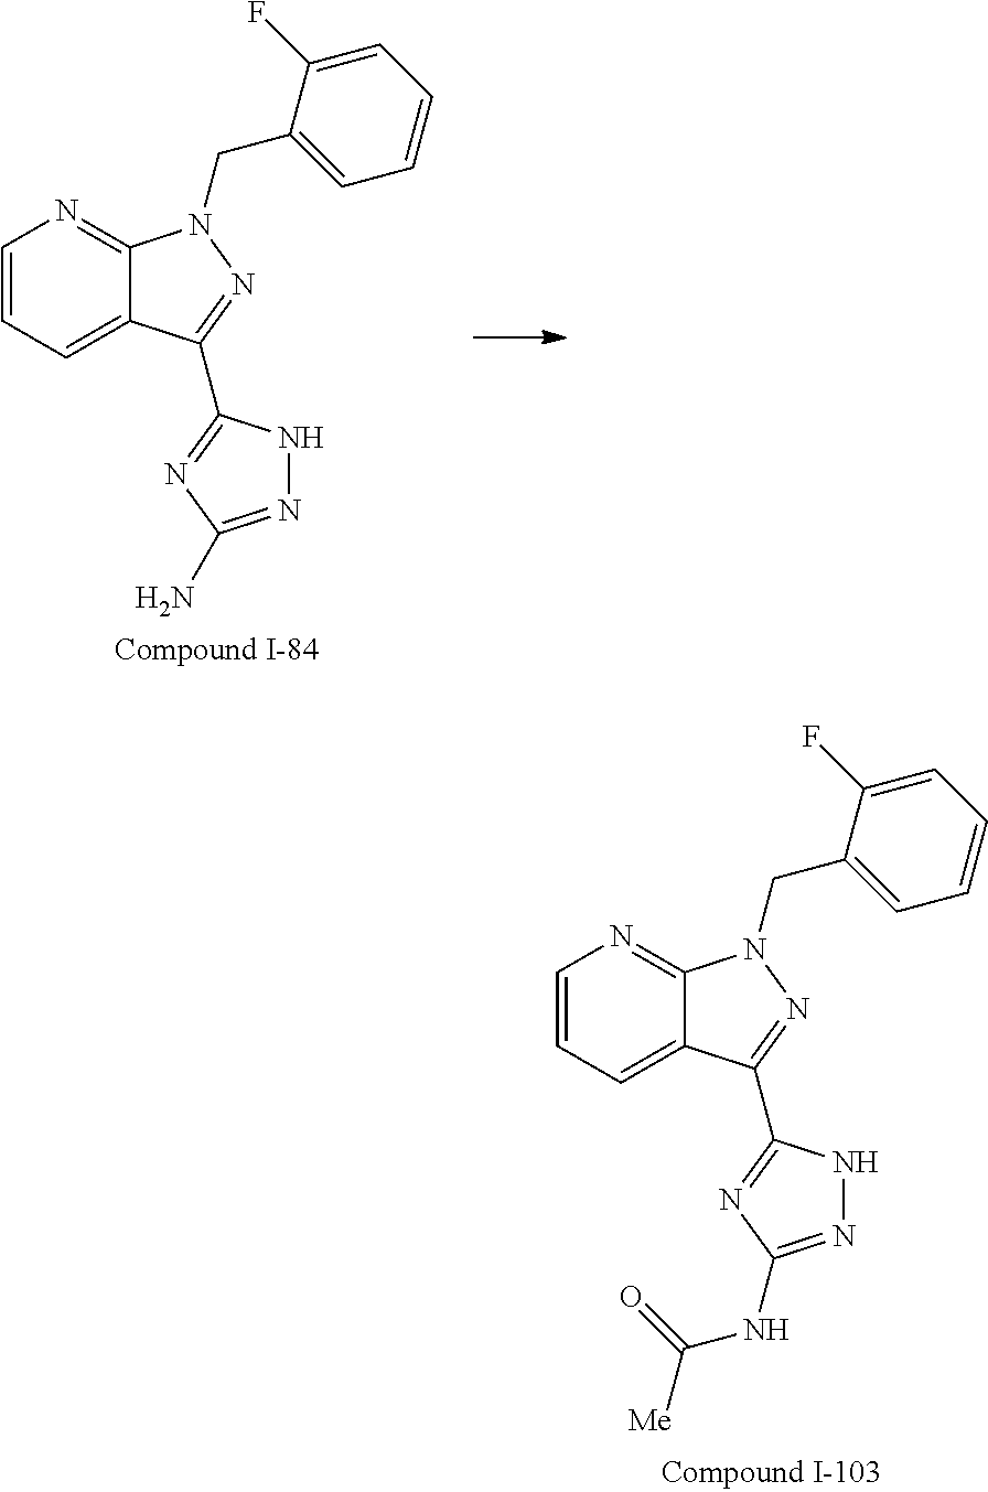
C1=CC=C2C(=N1)N(CC1=CC=CC=C1F)N=C2C1=NC(NC([Me])=O)=NN1.C1=CC=C2C(=N1)N(CC1=CC=CC=C1F)N=C2C1=NC(N)=NN1
